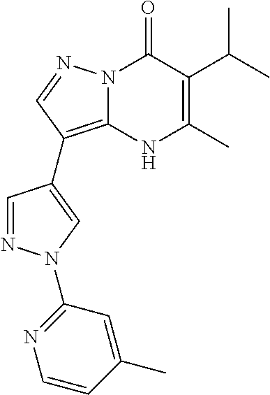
N12C(=C(C3=CN(C4=NC=CC(C)=C4)N=C3)C=N1)NC(C)=C(C(C)C)C2=O
